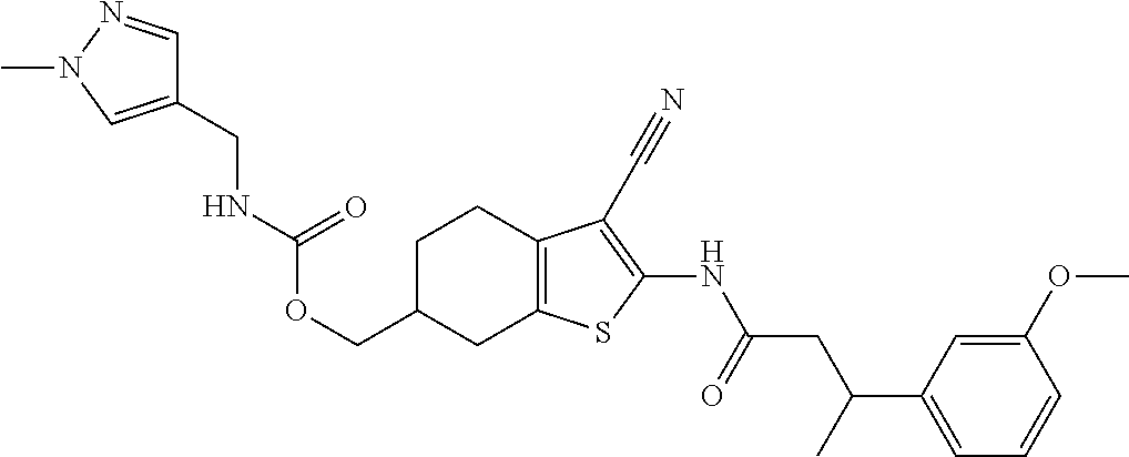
C(C1CC2=C(CC1)C(C#N)=C(NC(CC(C1=CC=CC(OC)=C1)C)=O)S2)OC(=O)NCC1=CN(C)N=C1
